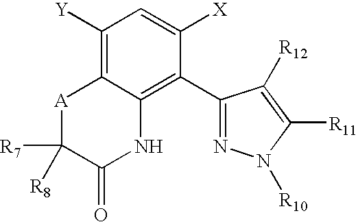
C1([Y])=C2C(=C(C3=NN([R10])C([R11])=C3[R12])C([X])=C1)NC(=O)C([R7])([R8])[A]2
